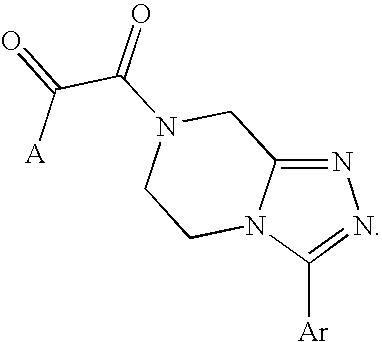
N1=C2N(C([Ar])=N1)CCN(C(=O)C(=O)[A])C2
